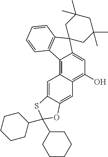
C1(O)=C2C(=C3C(=C1)C1(C4=C3C=CC=C4)CC(C)(C)CC(C)(C)C1)C=C1C(=C2)OC(C2CCCCC2)(C2CCCCC2)S1
